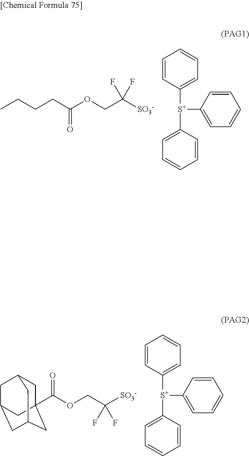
C(CC(OCC([SO3-])(F)F)=O)CC.C1=CC([S+](C2=CC=CC=C2)C2=CC=CC=C2)=CC=C1.C1C2(C(OCC([SO3-])(F)F)=O)CC3CC(CC1C3)C2.C1=CC([S+](C2=CC=CC=C2)C2=CC=CC=C2)=CC=C1
